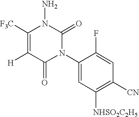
C1(N2C(=O)N(N)C([F3C])=C([H])C2=O)=CC([NHSO2C2H5])=C([CN])C=C1F
